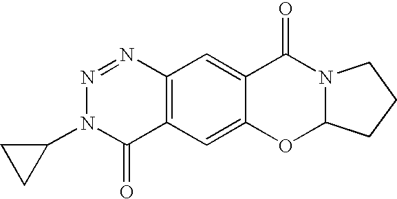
C12=C(C=C3C(=C1)C(=O)N1C(O3)CCC1)C(=O)N(C1CC1)N=N2
